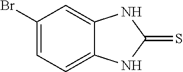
C1(Br)=CC=C2C(=C1)NC(=S)N2
